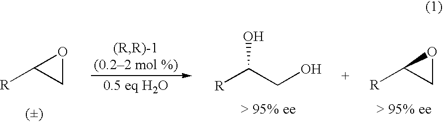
[R]C(CO)O.[R]C1CO1.[R]C1CO1
